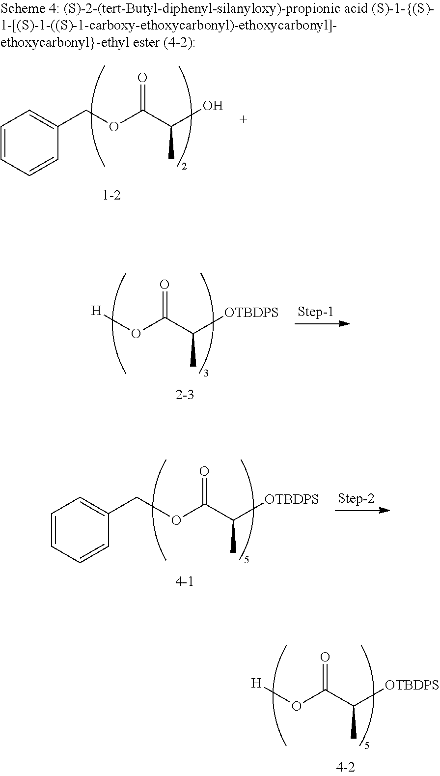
C1=CC=CC(COC(C(O)C)=O)=C1.[H]OC(C([OTBDPS])C)=O.C(OC(C([OTBDPS])C)=O)C1=CC=CC=C1.[H]OC(C([OTBDPS])C)=O
